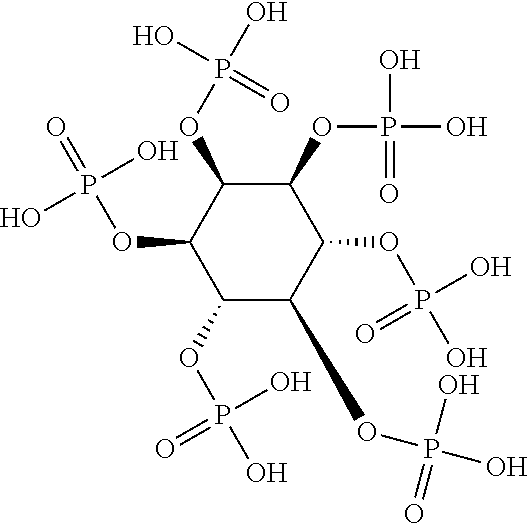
C1(OP(O)(O)=O)C(OP(O)(O)=O)C(OP(=O)(O)O)C(OP(O)(O)=O)C(OP(O)(O)=O)C1OP(O)(O)=O
